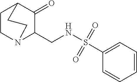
C1CN2C(CNS(C3=CC=CC=C3)(=O)=O)C(=O)C1CC2
